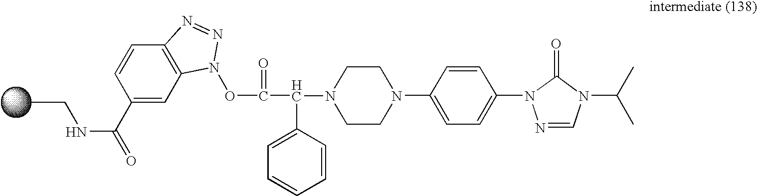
C1(C(NCC)=O)=CC2=C(C=C1)N=NN2OC(C(N1CCN(C2=CC=C(N3N=CN(C(C)C)C3=O)C=C2)CC1)C1=CC=CC=C1)=O
